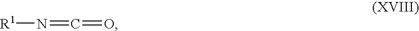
[R1]N=C=O
